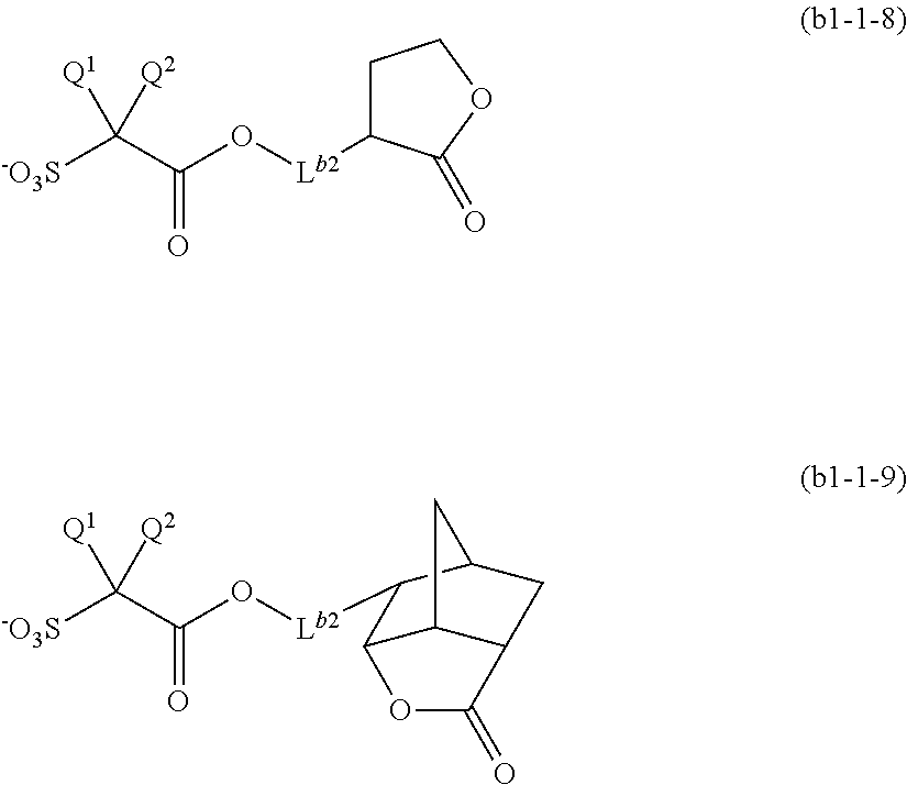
[Lb2](OC(C([-O3S])([Q1])[Q2])=O)C1CCOC1=O.[Lb2](OC(C([-O3S])([Q1])[Q2])=O)C1C2C3C(CC1C3)C(=O)O2
